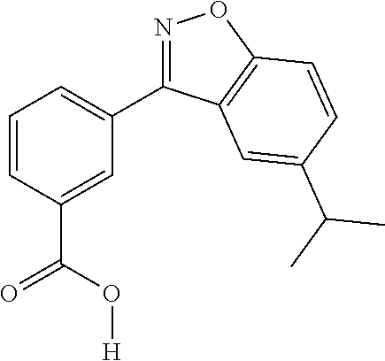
C1=C(C(O[H])=O)C=CC=C1C1=NOC2=C1C=C(C(C)C)C=C2
